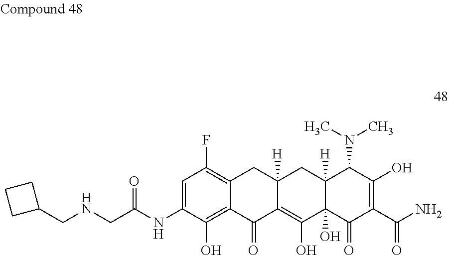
C1=C(NC(CNCC2CCC2)=O)C(O)=C2C(=C1F)CC1([H])C(=C(O)C3(O)C([H])(C1)C(N(C)C)C(O)=C(C(N)=O)C3=O)C2=O
